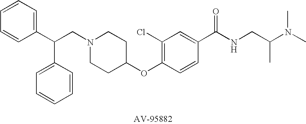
C1=CC=C(C(C2=CC=CC=C2)CN2CCC(OC3=C(Cl)C=C(C(=O)NCC(N(C)C)C)C=C3)CC2)C=C1
